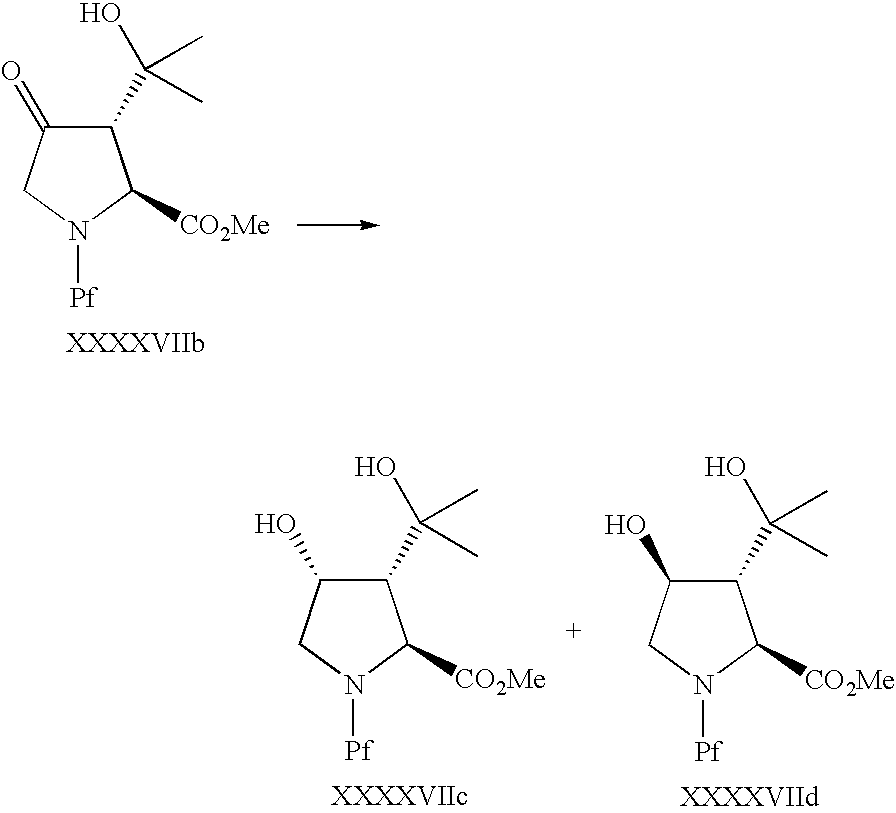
C1(C(O)(C)C)C(=O)CN([Pf])C1[CO2Me].C1(C(O)(C)C)C(O)CN([Pf])C1[CO2Me].C1(C(O)(C)C)C(O)CN([Pf])C1[CO2Me]
